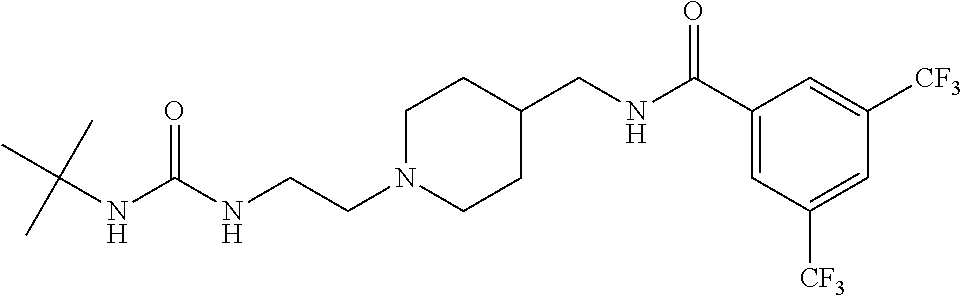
C1N(CCNC(NC(C)(C)C)=O)CCC(CNC(C2=CC([CF3])=CC([CF3])=C2)=O)C1
